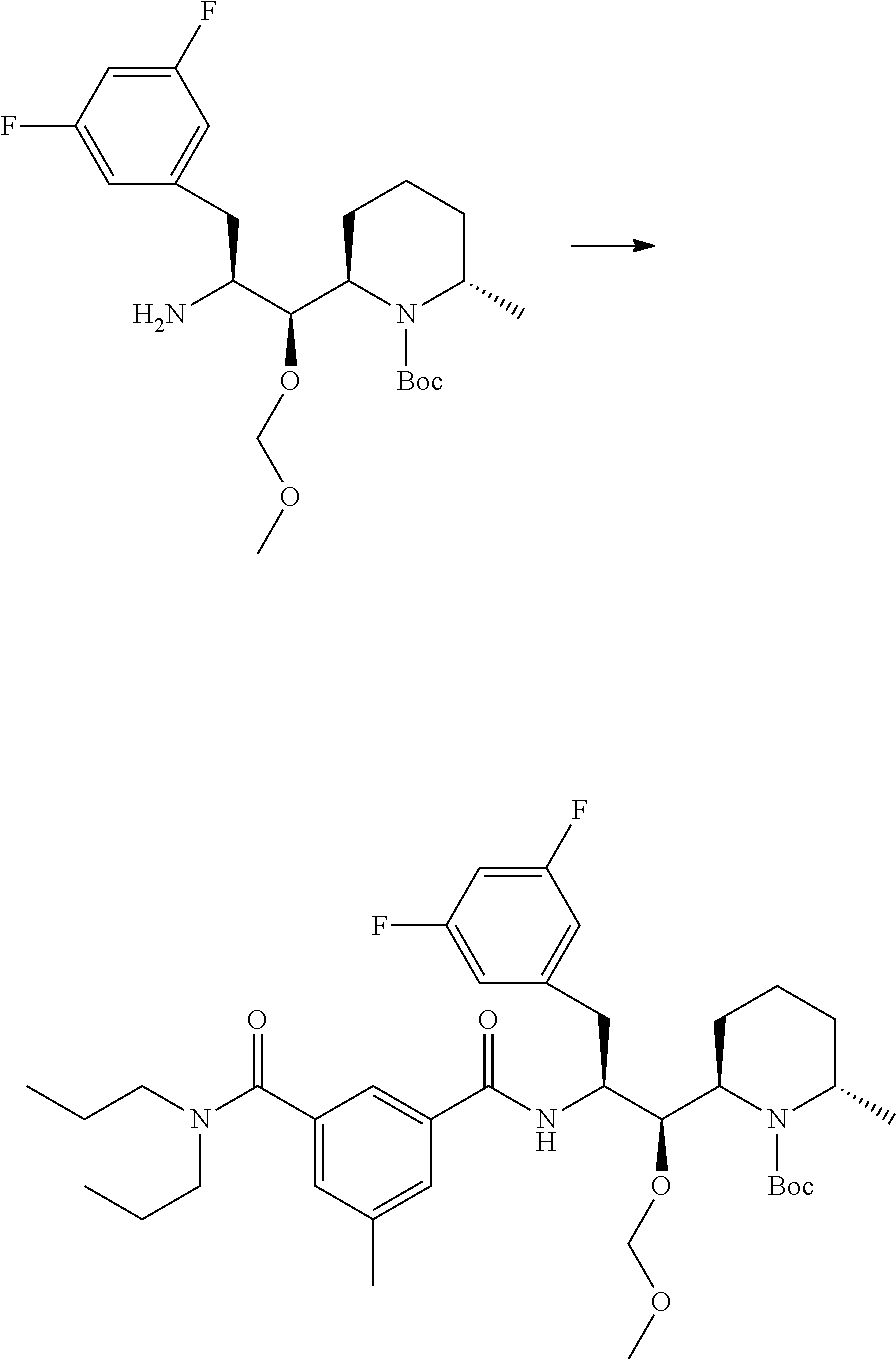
N1([Boc])C(C)CCCC1C(C(N)CC1=CC(F)=CC(F)=C1)OCOC.N1([Boc])C(C)CCCC1C(C(NC(C1=CC(C(N(CCC)CCC)=O)=CC(C)=C1)=O)CC1=CC(F)=CC(F)=C1)OCOC
